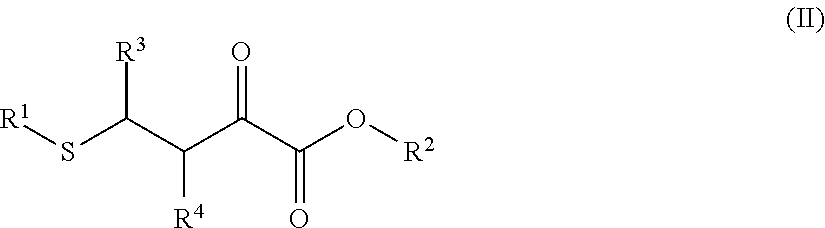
[R3]C(C(C(C(O[R2])=O)=O)[R4])S[R1]
